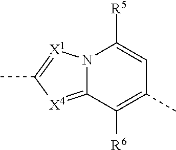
N12C(=[X4]C(C)=[X1]1)C([R6])=C(C)C=C2[R5]
